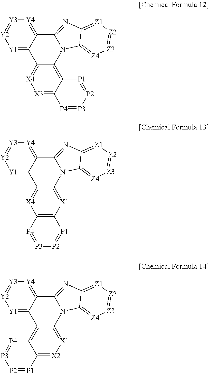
[Y4]1=C2C(=[Y1][Y2]=[Y3]1)C1=[X4][X3]=C3C(=C1N1C2=NC2=[Z1][Z2]=[Z3][Z4]=C12)[P1]=[P2][P3]=[P4]3.[Y4]1=C2C(=[Y1][Y2]=[Y3]1)C1=[X4]C3=C([X1]=C1N1C2=NC2=[Z1][Z2]=[Z3][Z4]=C12)[P1]=[P2][P3]=[P4]3.[Y4]1=C2C(=[Y1][Y2]=[Y3]1)C1=C3C(=[X2][X1]=C1N1C2=NC2=[Z1][Z2]=[Z3][Z4]=C12)[P1]=[P2][P3]=[P4]3
